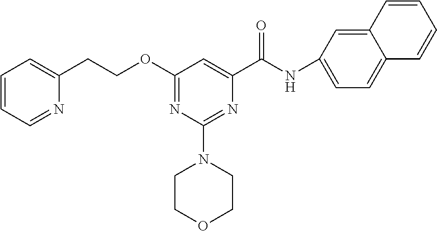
N(C(C1=CC(OCCC2=CC=CC=N2)=NC(N2CCOCC2)=N1)=O)C1=CC=C2C(=C1)C=CC=C2
